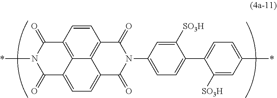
C1=CC2=C3C4=C1C(=O)N(C1=CC=C(C5=CC=C(*)C=C5[SO3H])C([SO3H])=C1)C(=O)C4=CC=C3C(=O)N(*)C2=O
